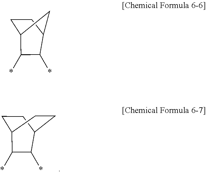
C12CCC(C1)C(*)C2*.C12CCC(CC1)C(*)C2*
